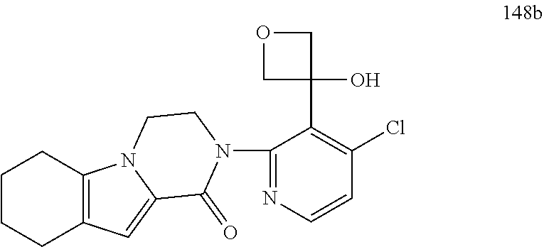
N12C3=C(C=C1C(=O)N(C1=NC=CC(Cl)=C1C1(O)COC1)CC2)CCCC3
